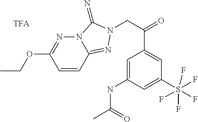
C1=C(NC(C)=O)C=C(S(F)(F)(F)(F)F)C=C1C(=O)CN1N=C2C=CC(OCC)=NN2C1=N
